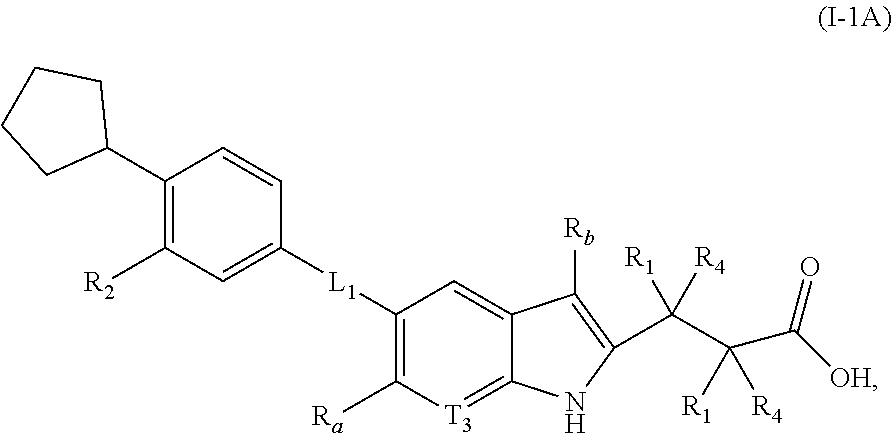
C1(C2CCCC2)=C([R2])C=C([L1]C2=C([Ra])[T3]=C3C(=C2)C([Rb])=C(C(C(C([OH])=O)([R4])[R1])([R1])[R4])N3)C=C1
